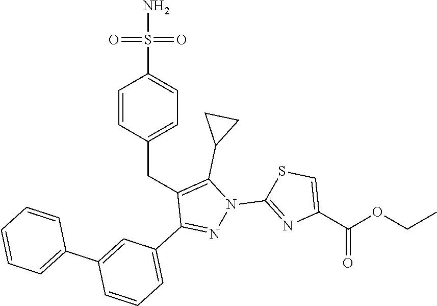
C(C1=CC=C(S(N)(=O)=O)C=C1)C1=C(C2CC2)N(C2=NC(C(=O)OCC)=CS2)N=C1C1=CC=CC(C2=CC=CC=C2)=C1
